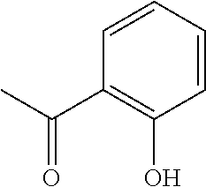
C1=CC=CC(C(C)=O)=C1O
